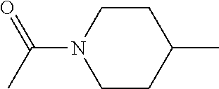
C1CC(C)CCN1C(C)=O
